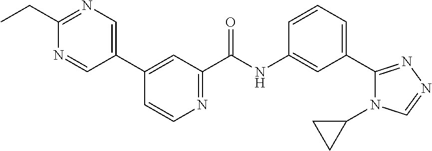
C1(CC)=NC=C(C2=CC(C(=O)NC3=CC(C4=NN=CN4C4CC4)=CC=C3)=NC=C2)C=N1
